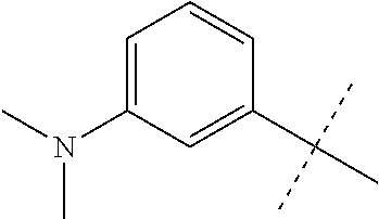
C1(C(C)(C)C)=CC(N(C)C)=CC=C1
